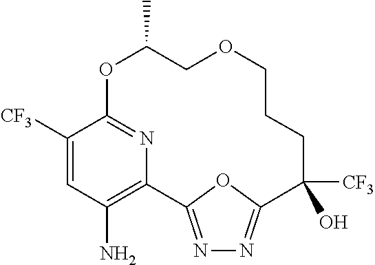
C1([CF3])=CC(N)=C2N=C1OC(C)COCCCC([CF3])(O)C1=NN=C2O1
